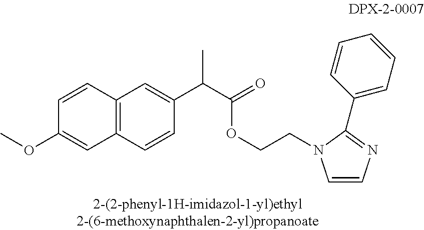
C(OCCN1C=CN=C1C1=CC=CC=C1)(C(C1=CC2=C(C=C1)C=C(OC)C=C2)C)=O
